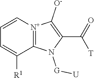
C12=[N+](C=CC=C1[R1])C([O-])=C(C(=O)[T])N2[G][U]
